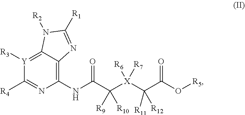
C1(NC(C([X](C(C(O[R5])=O)([R11])[R12])([R6])[R7])([R9])[R10])=O)=C2C(=[Y]([R3])C([R4])=N1)N([R2])C([R1])=N2
